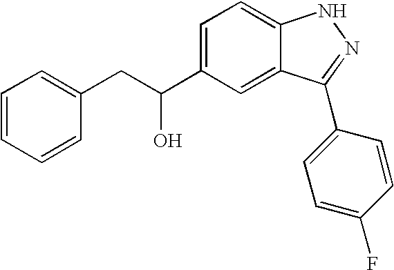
C(C(C1=CC=C2C(=C1)C(C1=CC=C(F)C=C1)=NN2)O)C1=CC=CC=C1
